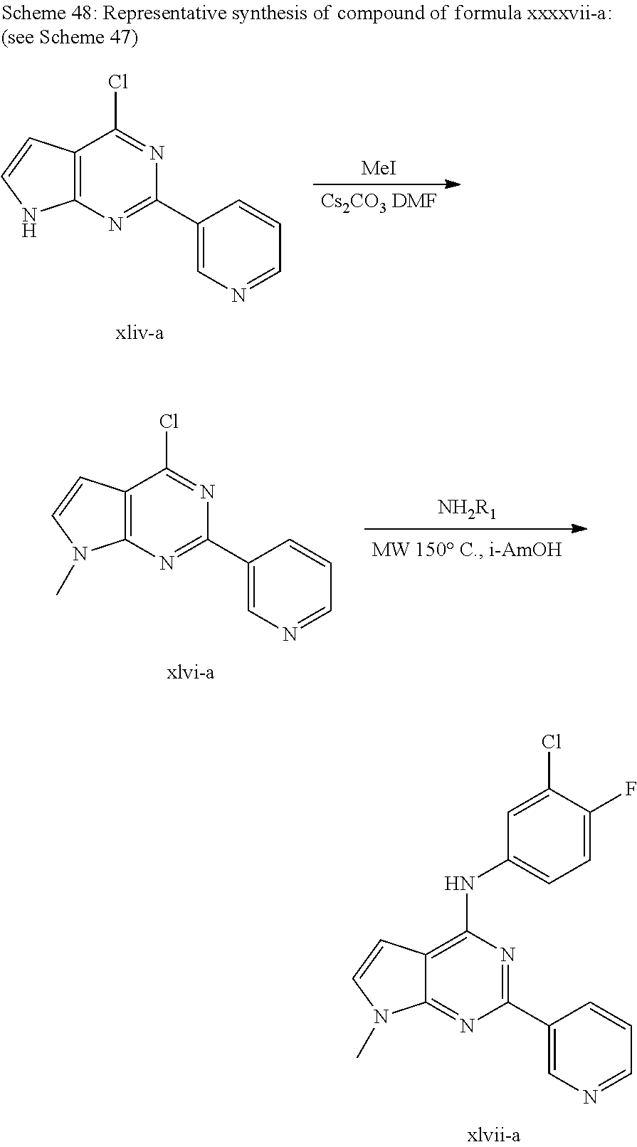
[NH2R1].C12=C(N=C(C3=CN=CC=C3)N=C1Cl)N(C)C=C2.C12=C(NC3=CC=C(F)C(Cl)=C3)N=C(C3=CN=CC=C3)N=C1N(C)C=C2.C12=C(N=C(C3=CN=CC=C3)N=C1Cl)NC=C2.[MeI].[Cs2CO3 DMF]
